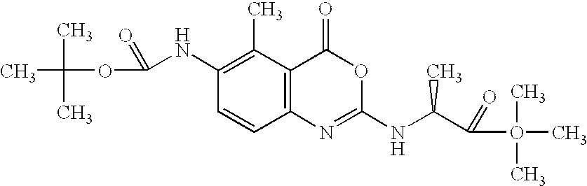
C1(NC(OC(C)(C)C)=O)=C(C)C2=C(C=C1)N=C(NC(C(=O)O(C)(C)C)C)OC2=O
